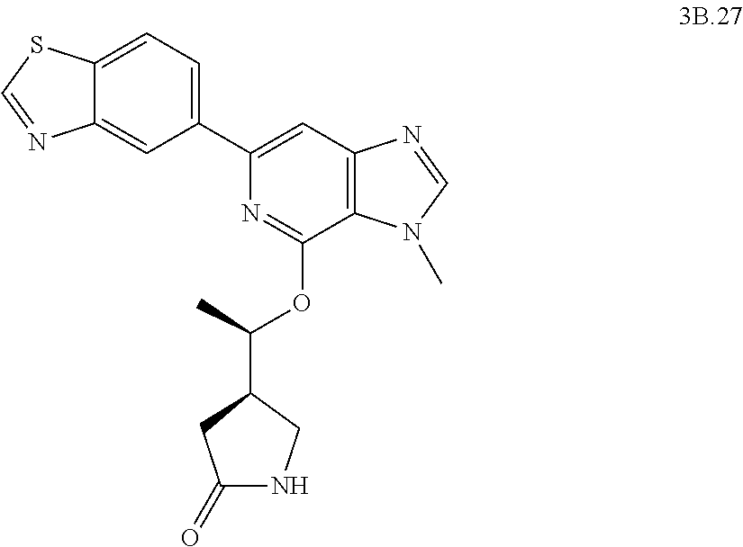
C1(C2=CC3=C(C(OC(C4CC(=O)NC4)C)=N2)N(C)C=N3)=CC=C2C(=C1)N=CS2
